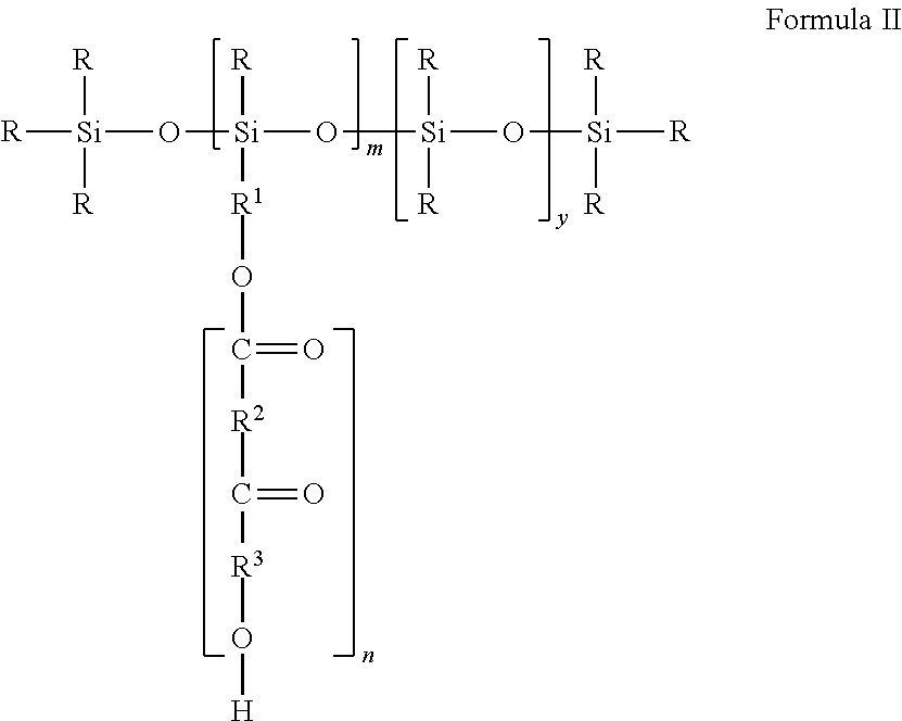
[R][Si]([R])(O[Si](O[Si](O[Si]([R])([R])[R])([R])[R])([R])[R1]OC([R2]C([R3]O[H])=O)=O)[R]
